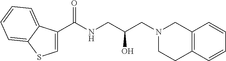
C(NCC(CN1CC2=C(CC1)C=CC=C2)O)(=O)C1=CSC2=CC=CC=C12
